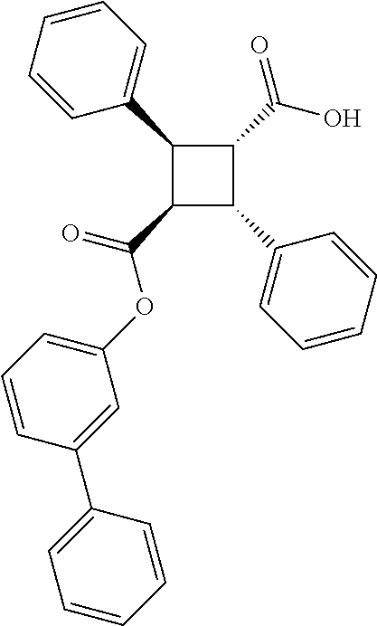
C1(C2=CC=CC=C2)C(C(=O)OC2=CC=CC(C3=CC=CC=C3)=C2)C(C2=CC=CC=C2)C1C(O)=O
